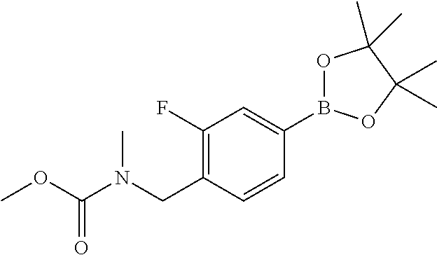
C1(F)=C(CN(C(OC)=O)C)C=CC(B2OC(C)(C)C(C)(C)O2)=C1
